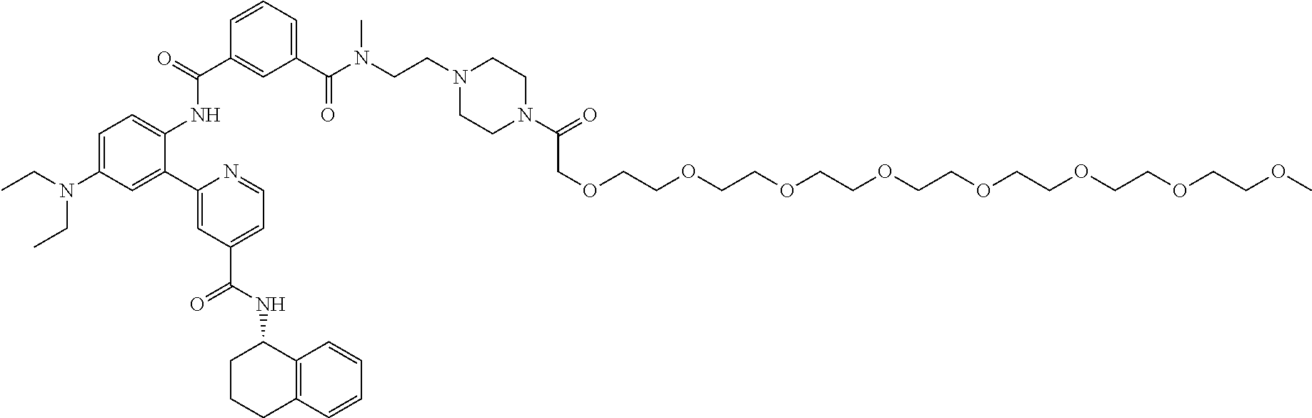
C1=CC=C(C(N(CCN2CCN(C(=O)COCCOCCOCCOCCOCCOCCOCCOC)CC2)C)=O)C=C1C(=O)NC1=CC=C(N(CC)CC)C=C1C1=CC(C(NC2CCCC3=C2C=CC=C3)=O)=CC=N1
